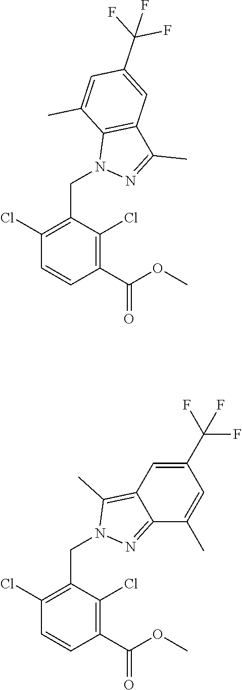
C1(Cl)=C(CN2N=C(C)C3=C2C(C)=CC(C(F)(F)F)=C3)C(Cl)=C(C(OC)=O)C=C1.C1(Cl)=C(CN2C(C)=C3C=C(C(F)(F)F)C=C(C)C3=N2)C(Cl)=C(C(OC)=O)C=C1
